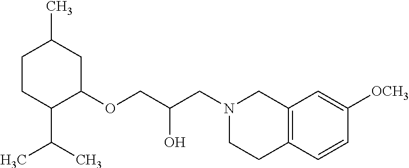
C1CC(C(C)C)C(OCC(O)CN2CCC3=C(C2)C=C([OCH3])C=C3)CC1C
